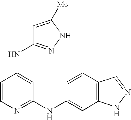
N(C1=CC(NC2=CC3=C(C=C2)C=NN3)=NC=C1)C1=NNC([Me])=C1
